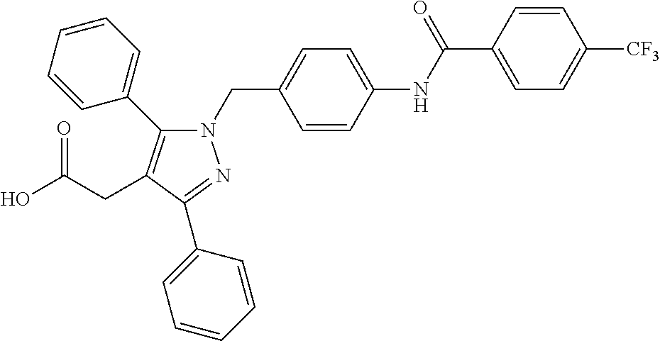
N1(CC2=CC=C(NC(C3=CC=C([CF3])C=C3)=O)C=C2)C(C2=CC=CC=C2)=C(CC(O)=O)C(C2=CC=CC=C2)=N1
